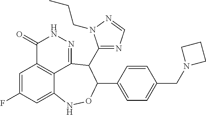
C1=C(F)C=C2C3=C1C(=O)NN=C3C(C1=NC=NN1CCC)C(C1=CC=C(CN3CCC3)C=C1)ON2
